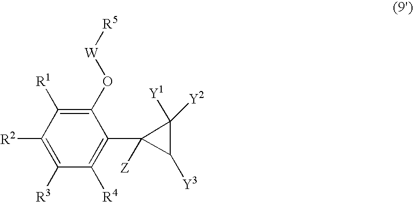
C1([R2])=C([R3])C([R4])=C(C2([Z])C([Y3])C2([Y1])[Y2])C(O[W][R5])=C1[R1]
